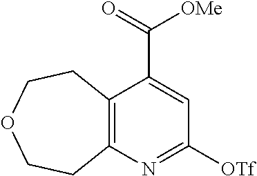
C12=C(N=C([OTf])C=C1C([OMe])=O)CCOCC2
